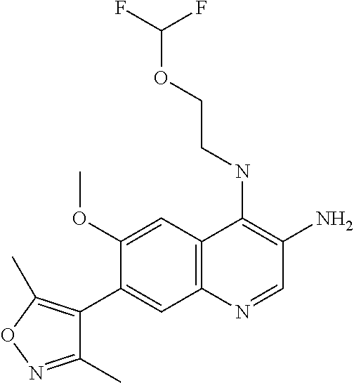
C12=C(C=C(OC)C(C3=C(C)ON=C3C)=C1)C(NCCOC(F)F)=C(N)C=N2
